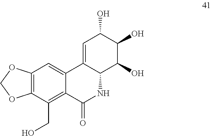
C12=CC(O)C(O)C(O)C1NC(=O)C1=C(CO)C3=C(C=C21)OCO3
